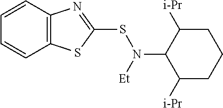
C12=C(C=CC=C1)N=C(SN(C1C([i-Pr])CCCC1[i-Pr])[Et])S2
